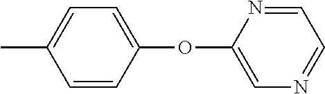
CC1=CC=C(OC2=CN=CC=N2)C=C1
